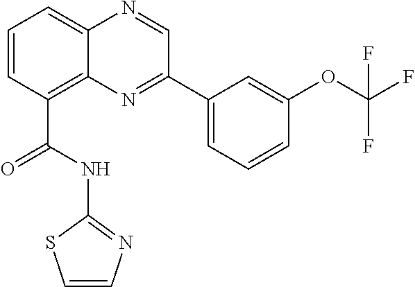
C1=CC(C(NC2=NC=CS2)=O)=C2C(=C1)N=CC(C1=CC=CC(OC(F)(F)F)=C1)=N2
